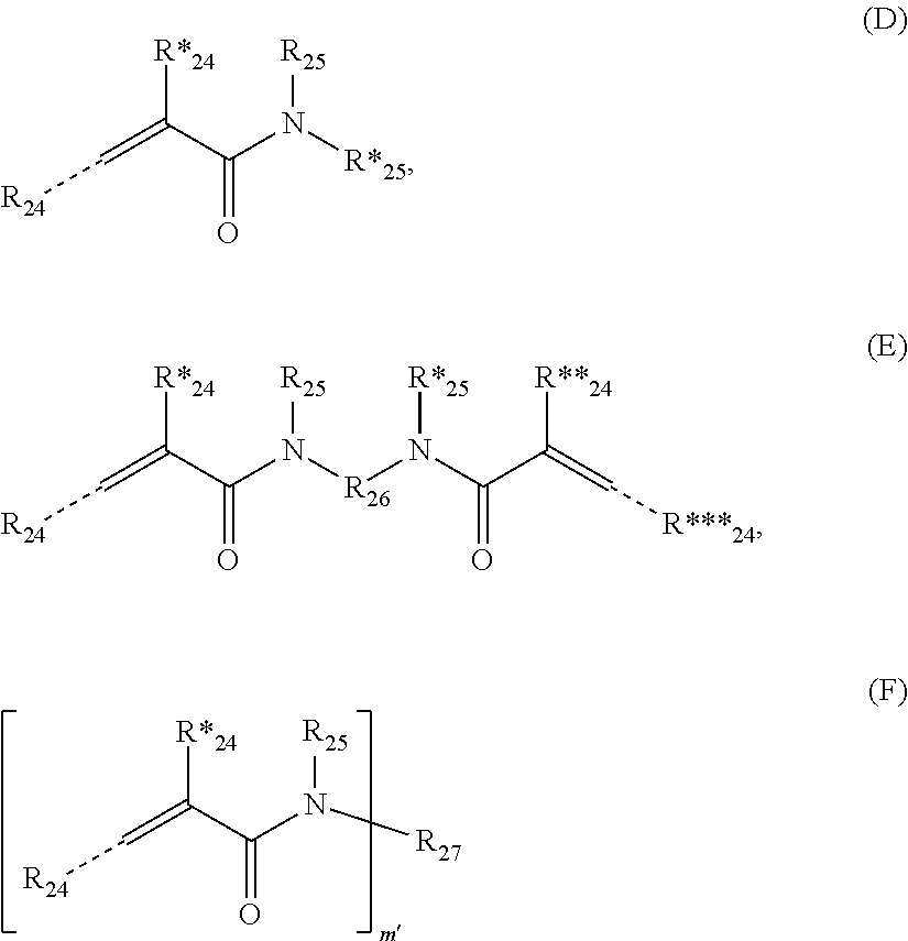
C(=C(C(N([R27])[R25])=O)[R*24])[R24].C(=C(C(N([R*25])[R25])=O)[R*24])[R24].C(=C(C(N([R26]N(C(C(=C[R***24])[R**24])=O)[R*25])[R25])=O)[R*24])[R24]
